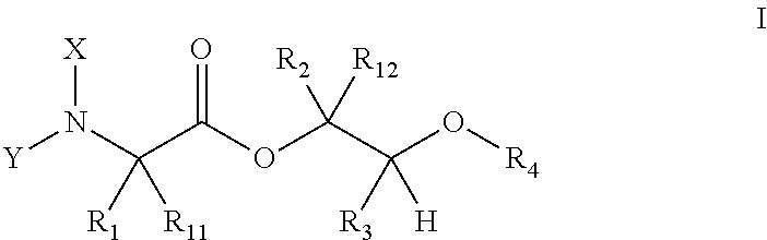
[Y]N(C(C(OC(C(O[R4])([R3])[H])([R2])[R12])=O)([R1])[R11])[X]
